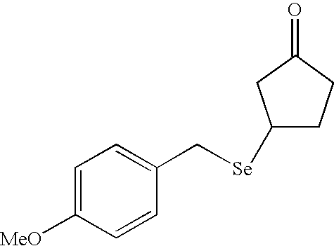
C1=C([MeO])C=CC(C[Se]C2CCC(=O)C2)=C1
